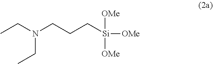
CCN(CCC[Si]([OMe])([OMe])[OMe])CC
